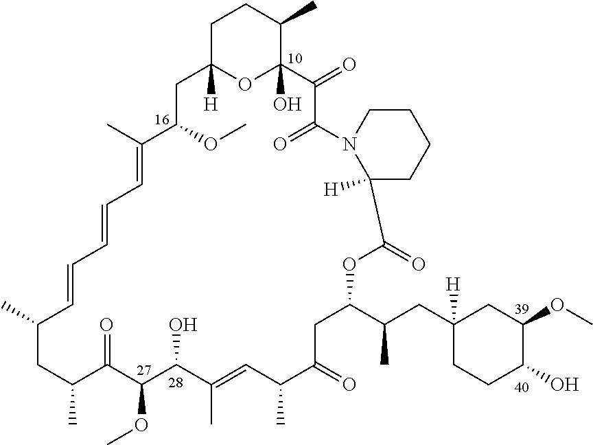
C1C2([H])OC(O)(C(C)C1)C(=O)C(=O)N1C([H])(CCCC1)C(=O)OC(C(CC1([H])CCC(O)C(OC)C1)C)CC(=O)C(C)C=C(C)C(O)C(OC)C(=O)C(C)CC(C)C=CC=CC=C(C)C(OC)C2
